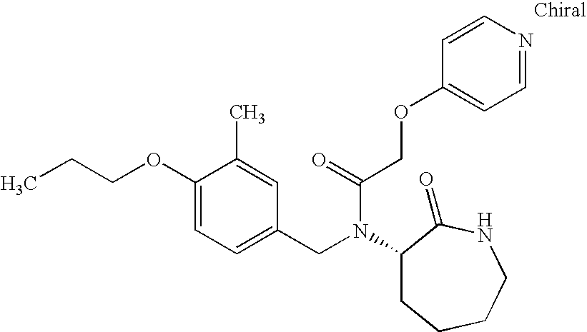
C1(CN(C(COC2=CC=NC=C2)=O)C2CCCCNC2=O)=CC=C(OCCC)C(C)=C1
